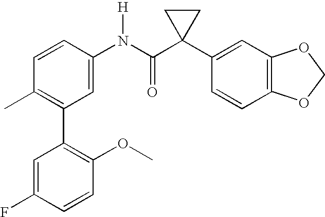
C1=CC(N(C(C2(C3=CC4=C(C=C3)OCO4)CC2)=O)[H])=CC(C2=C(OC)C=CC(F)=C2)=C1C
